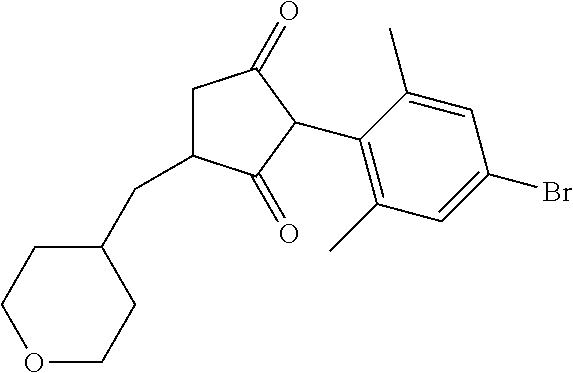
C1C(CC2CCOCC2)C(=O)C(C2=C(C)C=C(Br)C=C2C)C1=O
